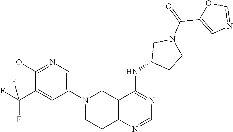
C1(N2CCC3=C(C2)C(NC2CCN(C(C4=CN=CO4)=O)C2)=NC=N3)=CN=C(OC)C(C(F)(F)F)=C1
